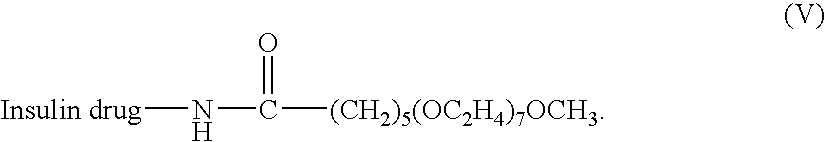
N(C([(CH2)5(OC2H4)7OCH3])=O)[Insulin drug]
